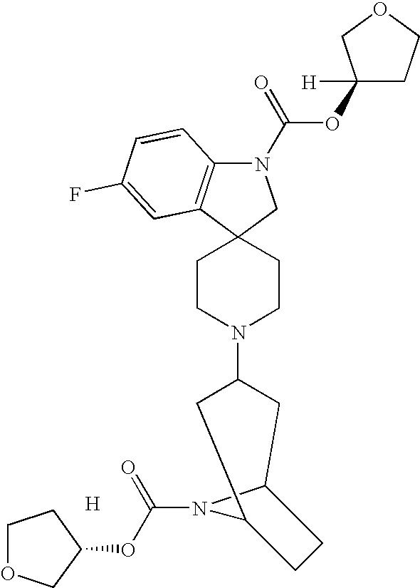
N1(C(=O)OC2([H])CCOC2)C2=C(C3(C1)CCN(C1CC4N(C(OC5CCOC5)=O)C(C1)CC4)CC3)C=C(F)C=C2.[H]
